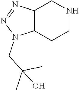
C12=C(CCNC1)N(CC(C)(C)O)N=N2
